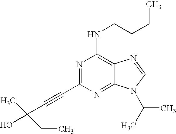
N1=C(C#CC(C)(O)CC)N=C2C(=C1NCCCC)N=CN2C(C)C
